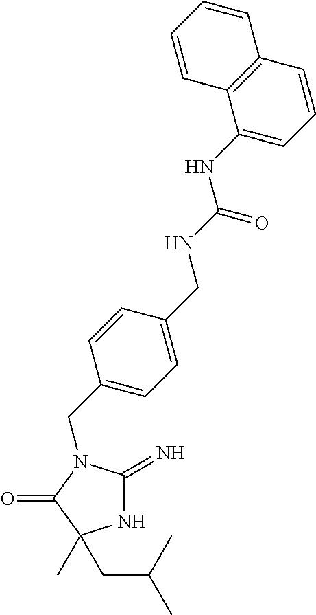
N1C(=N)N(CC2=CC=C(CNC(=O)NC3=CC=CC4=C3C=CC=C4)C=C2)C(=O)C1(C)CC(C)C
